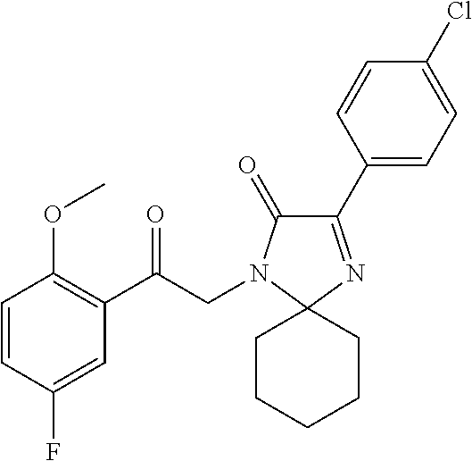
C1=CC(F)=CC(C(CN2C(=O)C(C3=CC=C(Cl)C=C3)=NC23CCCCC3)=O)=C1OC
